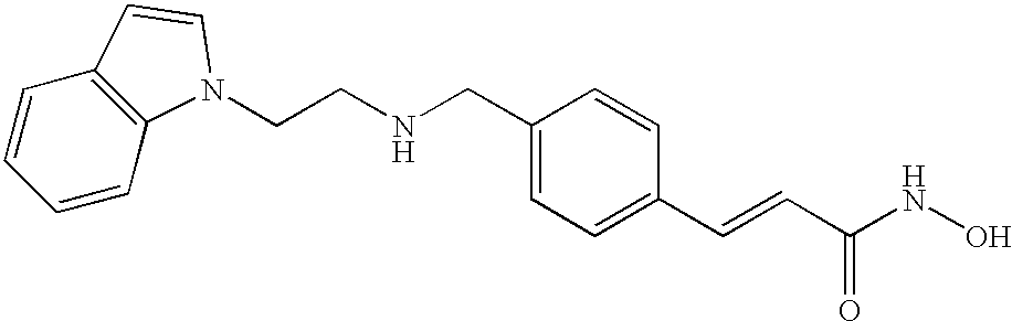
C(NCC1=CC=C(C=CC(NO)=O)C=C1)CN1C2=C(C=CC=C2)C=C1
